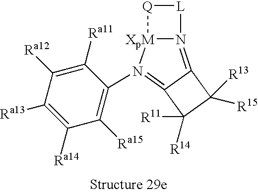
N12=C3C(=N(C4=C([Ra15])C([Ra14])=C([Ra13])C([Ra12])=C4[Ra11])[XpM]1[Q][L]2)C([R14])([R11])C3([R15])[R13]
